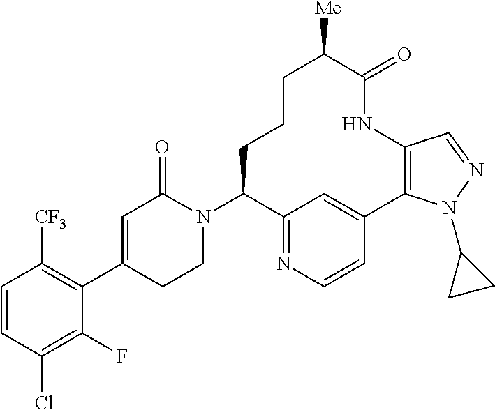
C1=CC(Cl)=C(F)C(C2=CC(=O)N(C3C4=NC=CC(=C4)C4=C(NC(=O)C([Me])CCC3)C=NN4C3CC3)CC2)=C1[CF3]
